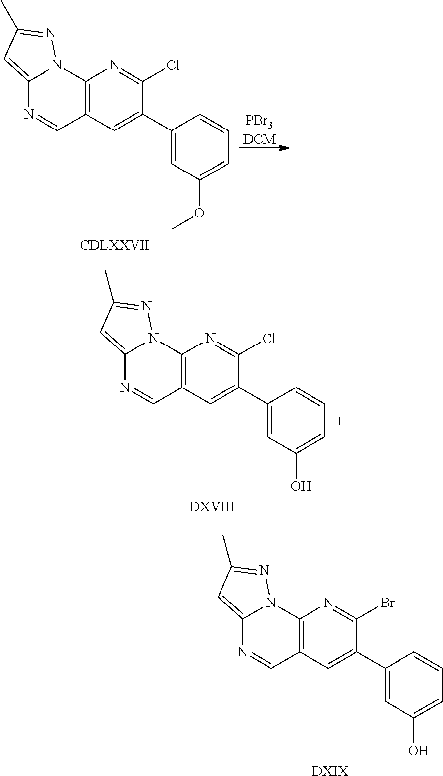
C12=CC(C)=NN1C1=C(C=N2)C=C(C2=CC(OC)=CC=C2)C(Cl)=N1.[PBr3DCM].[CDLXXVII].C12=CC(C)=NN1C1=C(C=N2)C=C(C2=CC(O)=CC=C2)C(Cl)=N1.[DXVIII].C12=CC(C)=NN1C1=C(C=N2)C=C(C2=CC(O)=CC=C2)C(Br)=N1.[DXIX]
